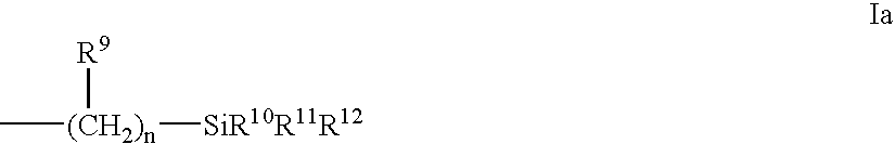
C[(CH2)n]([SiR10R11R12])[R9]
